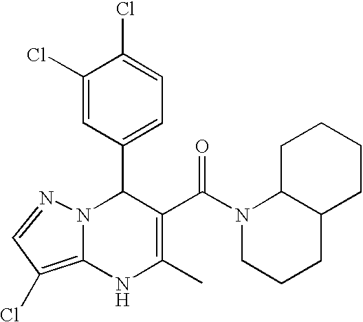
C1(Cl)=CC(C2N3C(=C(Cl)C=N3)NC(C)=C2C(=O)N2CCCC3C2CCCC3)=CC=C1Cl
